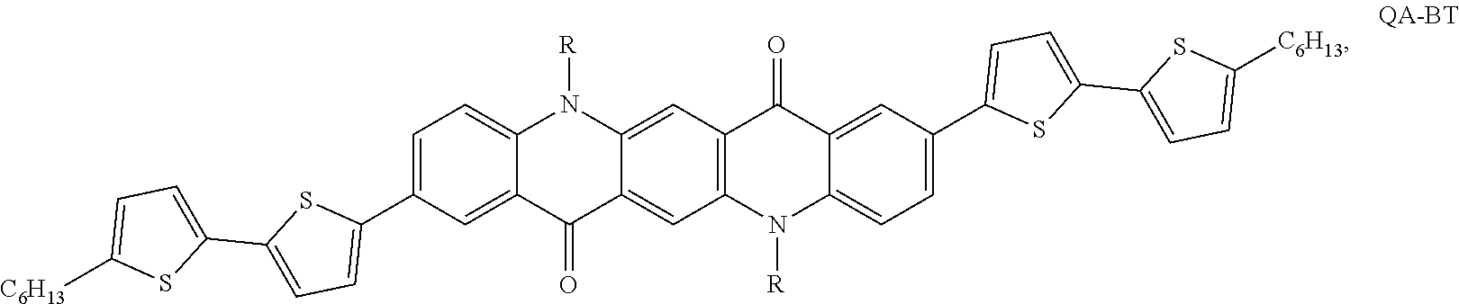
C1=C(C2=CC=C(C3=CC=C([C6H13])S3)S2)C=C2C(=C1)N([R])C1=CC3=C(N([R])C4=CC=C(C5=CC=C(C6=CC=C([C6H13])S6)S5)C=C4C3=O)C=C1C2=O
